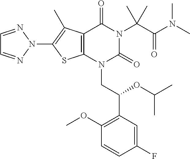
C12=C(N(CC(C3=C(OC)C=CC(F)=C3)OC(C)C)C(=O)N(C(C(N(C)C)=O)(C)C)C1=O)SC(N1N=CC=N1)=C2C
